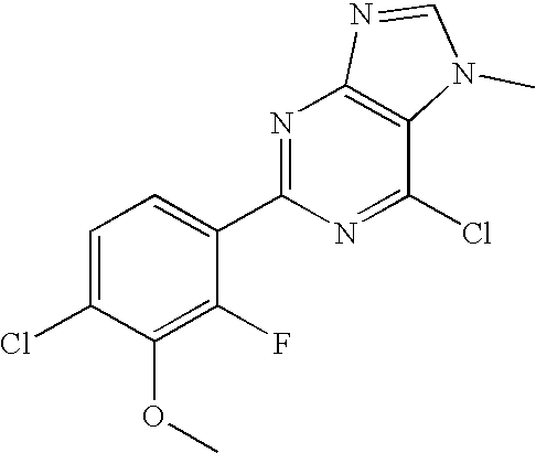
C1=C(Cl)C(OC)=C(F)C(C2=NC3=C(C(Cl)=N2)N(C)C=N3)=C1
